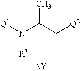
[Q1]N(C(C[Q2])C)[R3].[AY]
